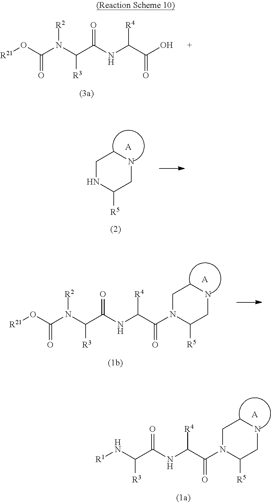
C(N(C(C(NC(C(O)=O)[R4])=O)[R3])[R2])(O[R21])=O.C1NC([R5])CNC1.[A].C(N(C(C(NC(C(=O)N1CCNCC1[R5])[R4])=O)[R3])[R2])(O[R21])=O.[A].[R1]NC(C(NC(C(=O)N1CCNCC1[R5])[R4])=O)[R3].[A]
